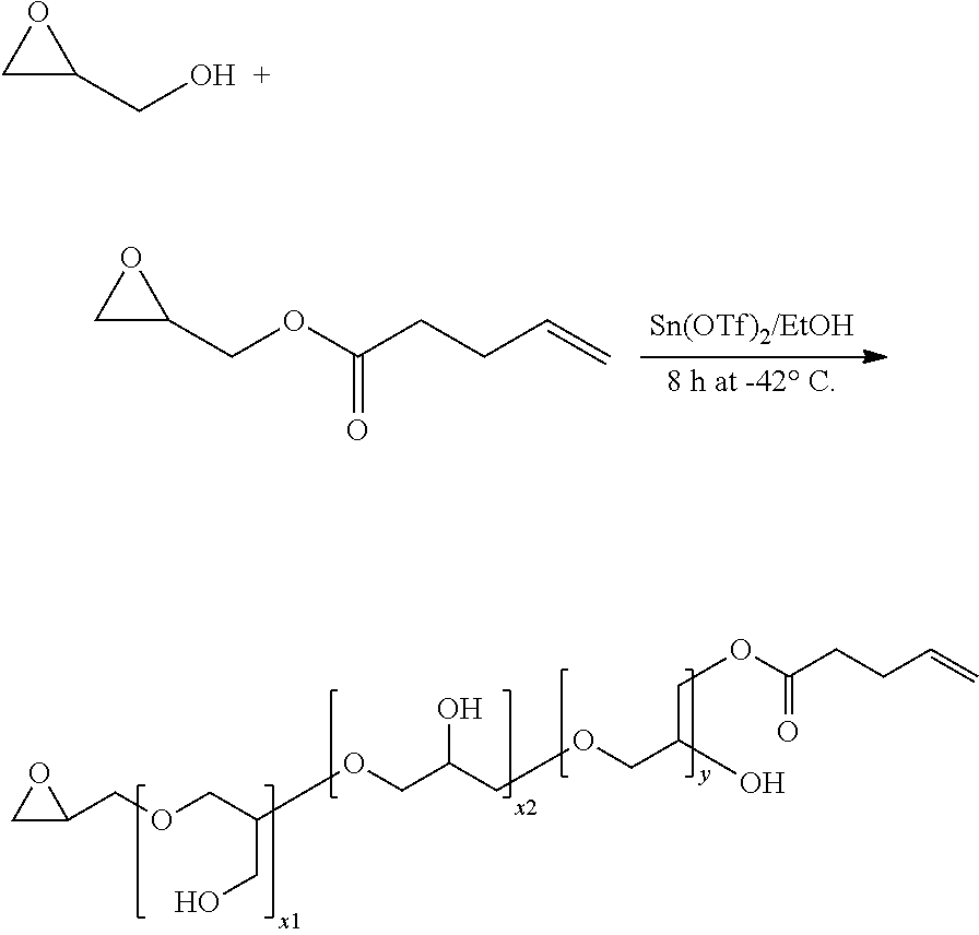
C1C(COC(=O)CCC=C)O1.C(OCC(COCC(COC(=O)CCC=C)O)O)(CO)COCC1CO1.C1C(CO)O1
